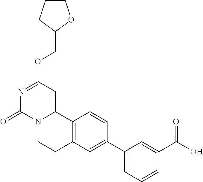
N1=C(OCC2OCCC2)C=C2N(C1=O)CCC1=C2C=CC(C2=CC=CC(C(=O)O)=C2)=C1
